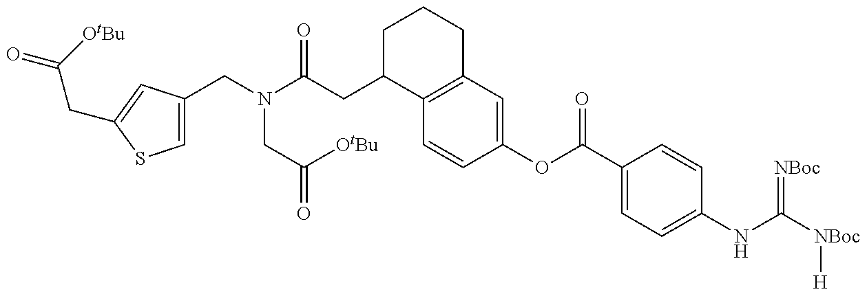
O=C([OtBu])CC1=CC(CN(C(CC2C3=C(CCC2)C=C(OC(C2=CC=C(NC([NBoc][H])=[NBoc])C=C2)=O)C=C3)=O)CC(=O)[OtBu])=CS1
